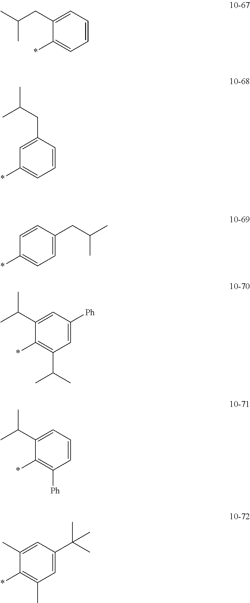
C1(*)=CC=CC=C1CC(C)C.C1(*)=CC=CC(CC(C)C)=C1.C1(*)=CC=C(CC(C)C)C=C1.C1(*)=C(C(C)C)C=C([Ph])C=C1C(C)C.C1(*)=C([Ph])C=CC=C1C(C)C.C1(*)=C(C)C=C(C(C)(C)C)C=C1C
